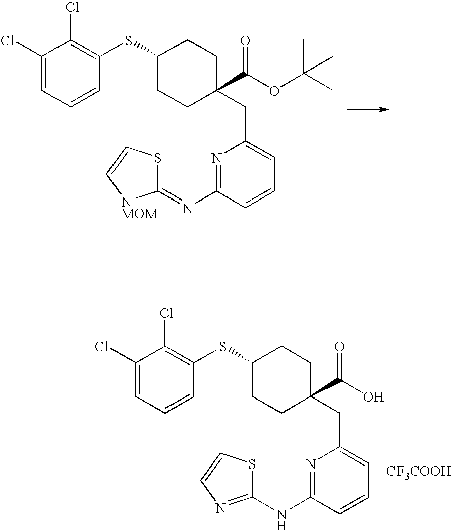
C1(Cl)=CC=CC(SC2CCC(C(OC(C)(C)C)=O)(CC3=CC=CC(N=C4SC=C[NMOM]4)=N3)CC2)=C1Cl.C1(Cl)=CC=CC(SC2CCC(C(O)=O)(CC3=CC=CC(NC4=NC=CS4)=N3)CC2)=C1Cl.[CF3COOH]
